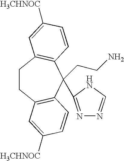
C1CC2=C(C=CC([H3CHNOC])=C2)C(CCN)(C2=NN=CN2)C2=C1C=C([H3CHNOC])C=C2
